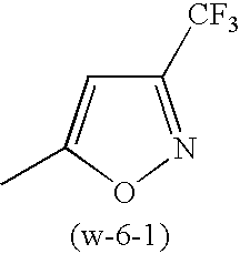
C1([CF3])=NOC(C)=C1
